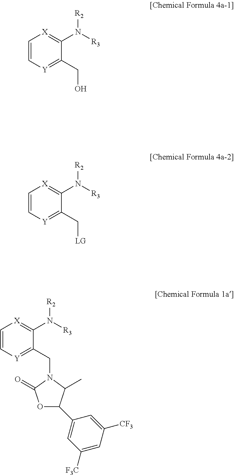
C1=C[Y]=C(CO)C(N([R3])[R2])=[X]1.C1=C[Y]=C(C[LG])C(N([R3])[R2])=[X]1.C1=C[Y]=C(CN2C(=O)OC(C3=CC([F3C])=CC([CF3])=C3)C2C)C(N([R3])[R2])=[X]1
